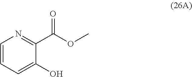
C1=CC=C(O)C(C(OC)=O)=N1
